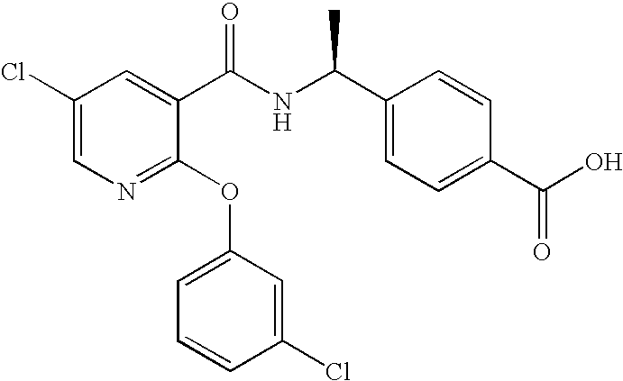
C1(Cl)=CN=C(OC2=CC=CC(Cl)=C2)C(C(NC(C2=CC=C(C(O)=O)C=C2)C)=O)=C1
